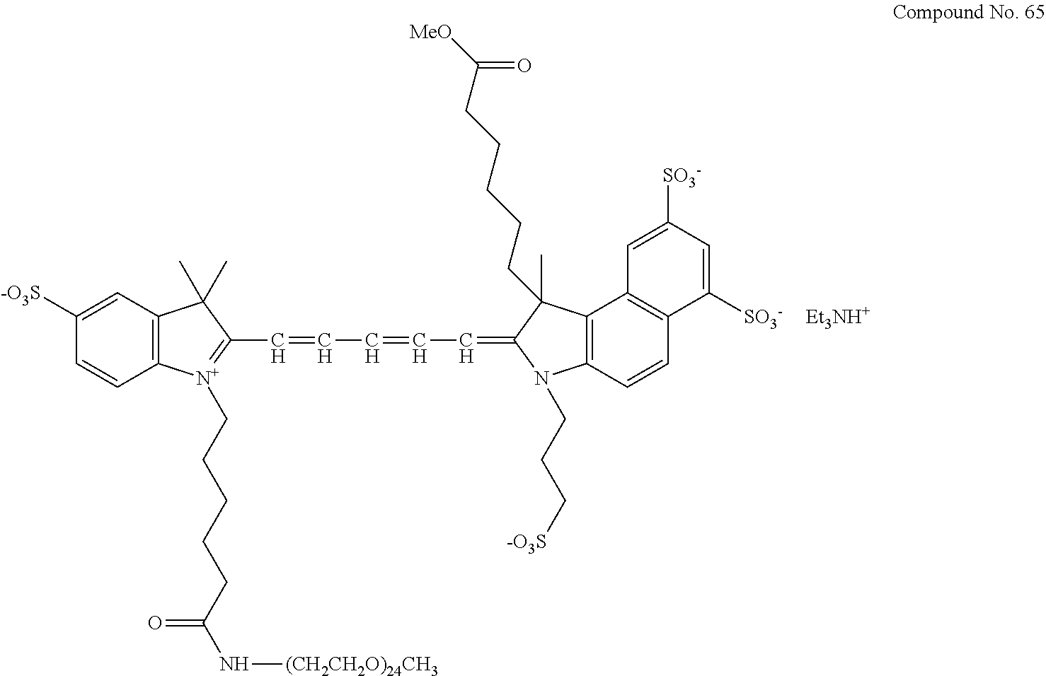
[Et3NH+].C1([-O3S])=CC2=C(C=C1)[N+](CCCCCC(=O)N[(CH2CH2O)24CH3])=C(C=CC=CC=C1C(C)(CCCCCC([MeO])=O)C3=C(N1CCC[-O3S])C=CC1=C3C=C([SO3-])C=C1[SO3-])C2(C)C
